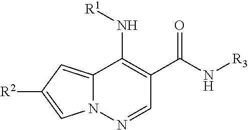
N12C(=CC([R2])=C1)C(N[R1])=C(C(=O)N[R3])C=N2
